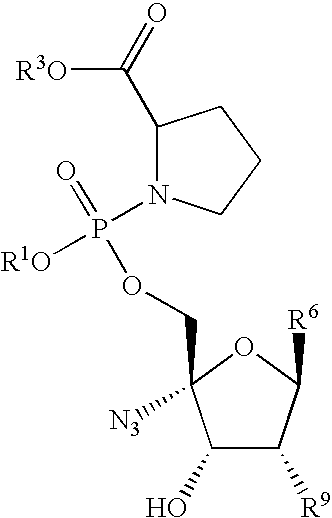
C1(O)C([R9])C([R6])OC1([N3])COP(N1C(C([R3O])=O)CCC1)(=O)[R1O]
